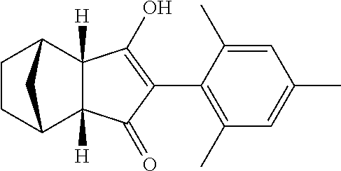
C12([H])C([H])(C(O)=C(C3=C(C)C=C(C)C=C3C)C1=O)C1CCC2C1
